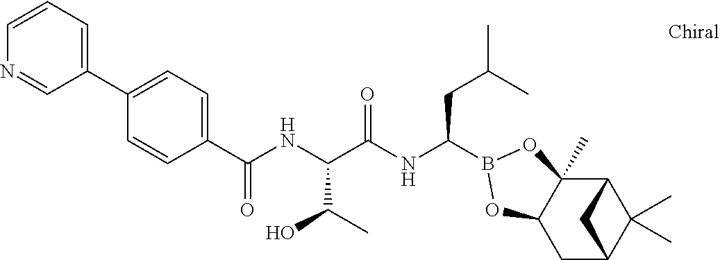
C1(C2=CC=C(C(NC(C(NC(CC(C)C)B3OC4(C)C5C(C)(C)C(CC4O3)C5)=O)C(C)O)=O)C=C2)=CC=CN=C1
